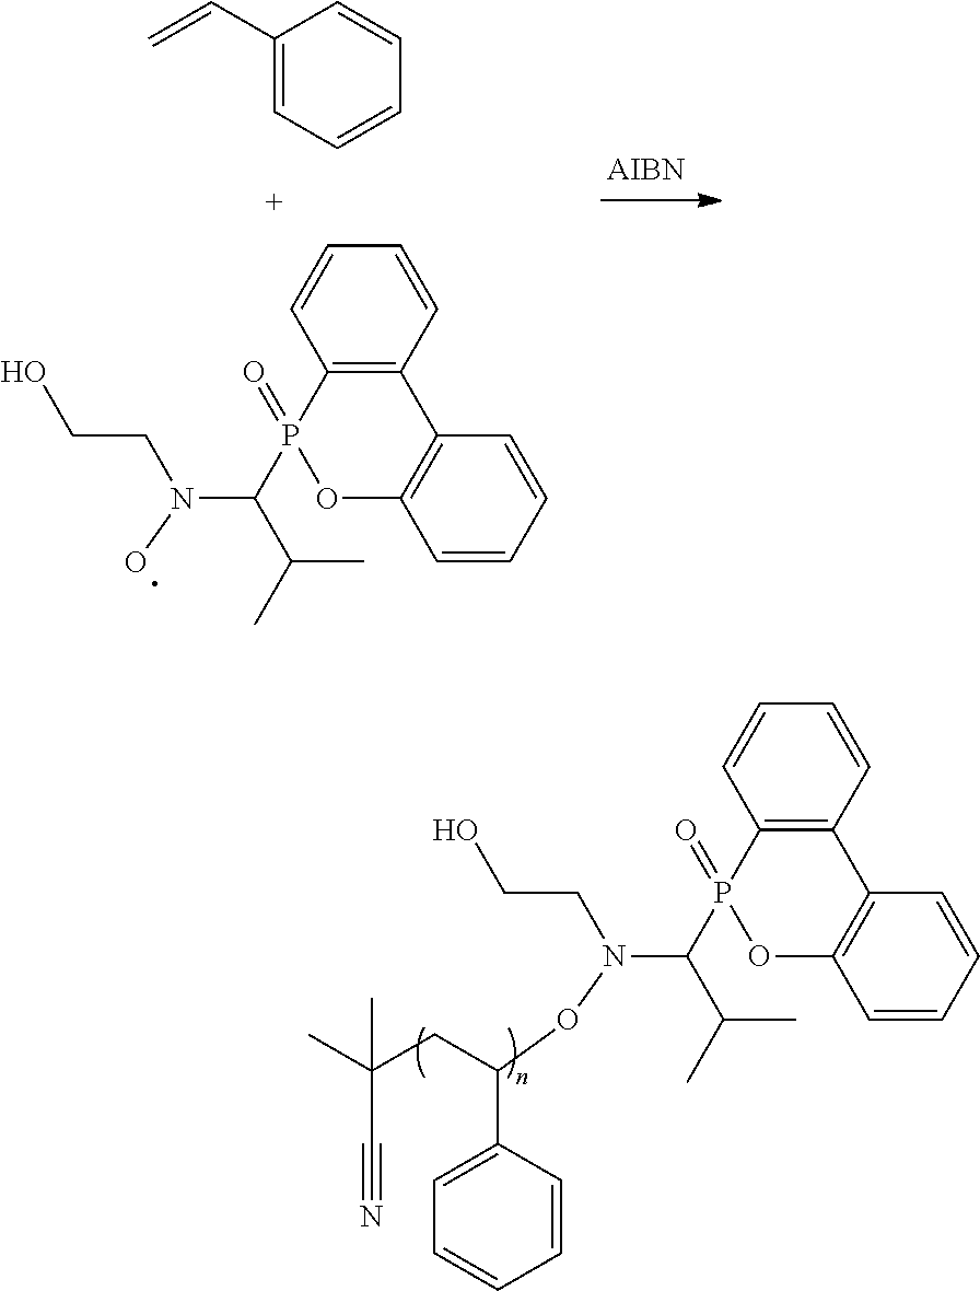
C12=C(C=CC=C1)C1=C(OP2(=O)C(C(C)C)N(CCO)O)C=CC=C1.C1(C=C)=CC=CC=C1.C12=C(C=CC=C1)C1=C(OP2(=O)C(C(C)C)N(CCO)OC(CC(C)(C#N)C)C2=CC=CC=C2)C=CC=C1
